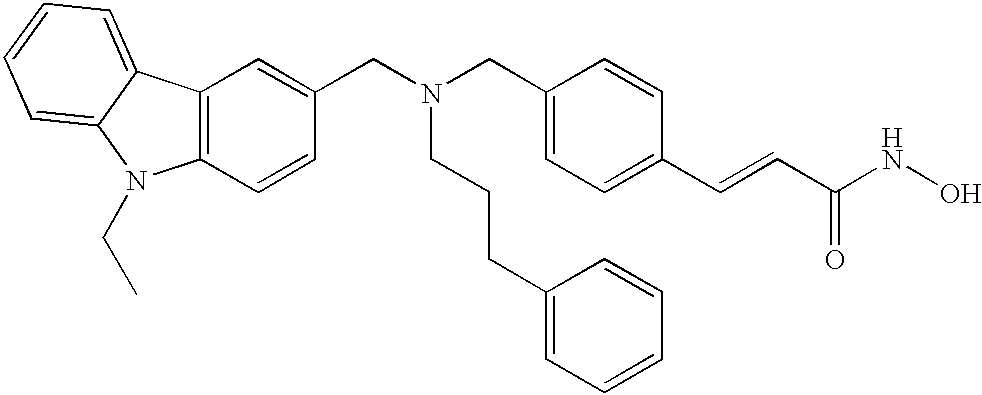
C12=C(C=CC(CN(CC3=CC=C(C=CC(=O)NO)C=C3)CCCC3=CC=CC=C3)=C1)N(CC)C1=CC=CC=C21
